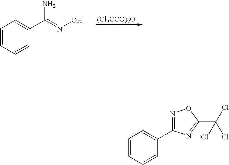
[(Cl3CCO)2O].C1=CC=CC(C(=NO)N)=C1.C1=CC=CC(C2=NOC(C(Cl)(Cl)Cl)=N2)=C1
